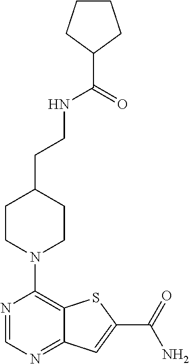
N1=CN=C2C(=C1N1CCC(CCNC(C3CCCC3)=O)CC1)SC(C(=O)N)=C2
